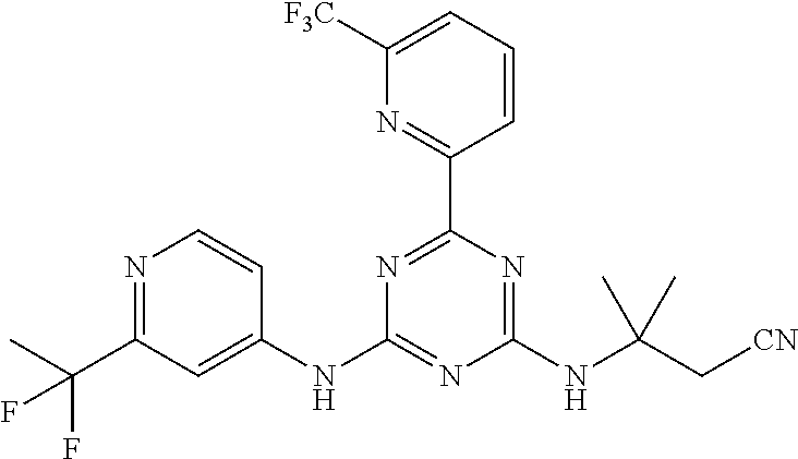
N1=C(NC(C[CN])(C)C)N=C(NC2=CC(C(C)(F)F)=NC=C2)N=C1C1=NC([F3C])=CC=C1
